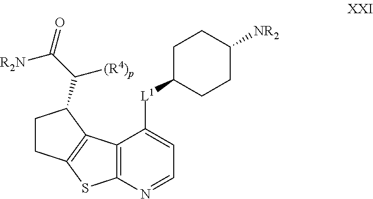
C12=C(N=CC=C1[L1]C1CCC([NR2])CC1)SC1=C2C(C(C(=O)[R2N])[(R4)p])CC1
